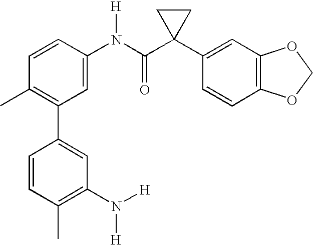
C1=C(N(C(C2(C3=CC4=C(C=C3)OCO4)CC2)=O)[H])C=CC(C)=C1C1=CC(N([H])[H])=C(C)C=C1
